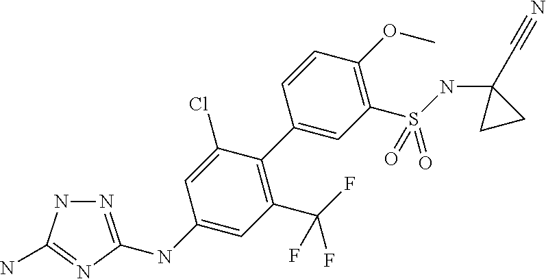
C1(C2=C(C(F)(F)F)C=C(NC3=NNC(N)=N3)C=C2Cl)=CC(S(NC2(C#N)CC2)(=O)=O)=C(OC)C=C1
